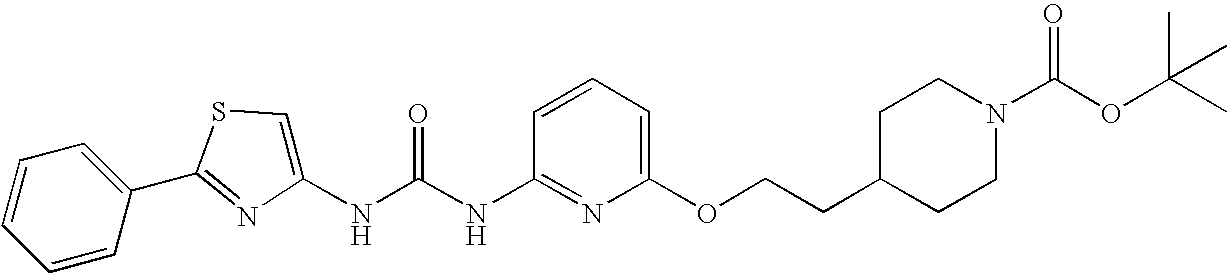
C1=CC(C2=NC(NC(NC3=NC(OCCC4CCN(C(OC(C)(C)C)=O)CC4)=CC=C3)=O)=CS2)=CC=C1
